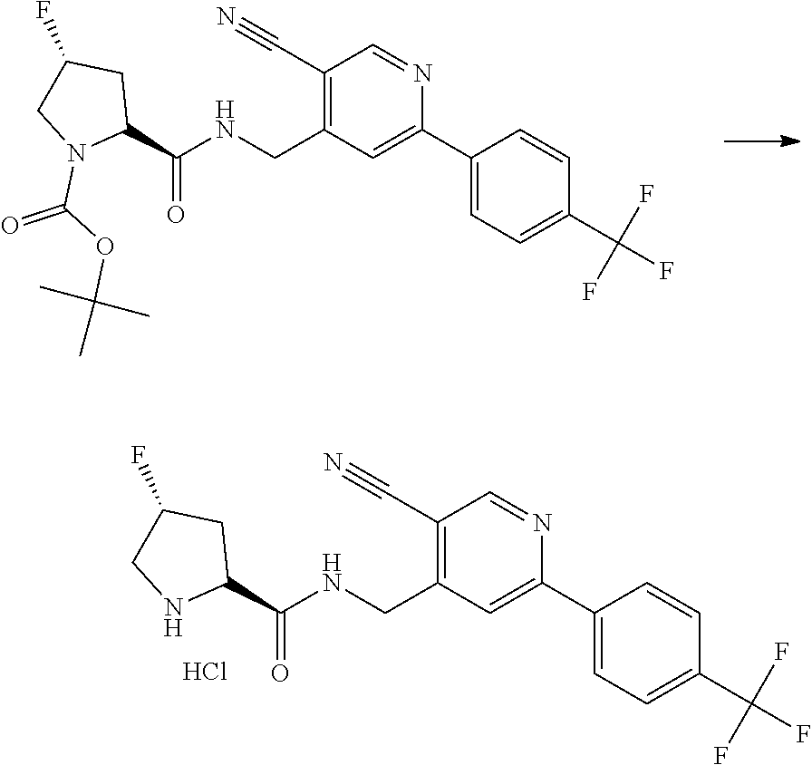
C1(C#N)=C(CNC(C2CC(F)CN2C(OC(C)(C)C)=O)=O)C=C(C2=CC=C(C(F)(F)F)C=C2)N=C1.C1(C#N)=C(CNC(C2CC(F)CN2)=O)C=C(C2=CC=C(C(F)(F)F)C=C2)N=C1.Cl
